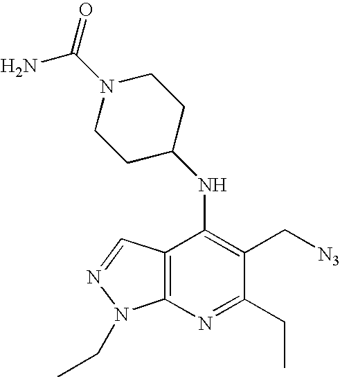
C12=C(N=C(CC)C(C[N3])=C1NC1CCN(C(N)=O)CC1)N(CC)N=C2
